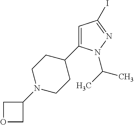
C1=C(C2CCN(C3COC3)CC2)N(C(C)C)N=C1I
